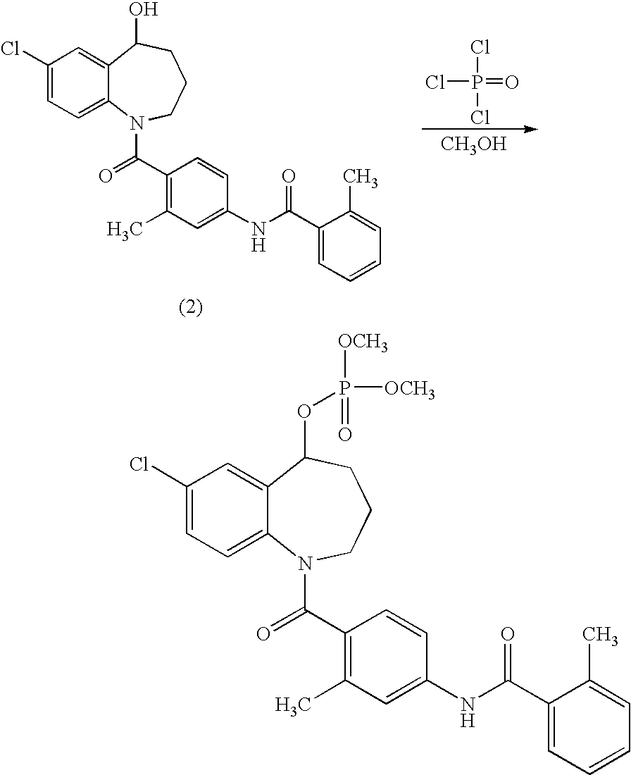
C1(Cl)=CC=C2C(=C1)C(OP([OCH3])([OCH3])=O)CCCN2C(C1=C(C)C=C(NC(C2=CC=CC=C2C)=O)C=C1)=O.ClP(Cl)(=O)Cl.C1(Cl)=CC=C2C(=C1)C(O)CCCN2C(C1=C(C)C=C(NC(C2=CC=CC=C2C)=O)C=C1)=O.[CH3OH]
